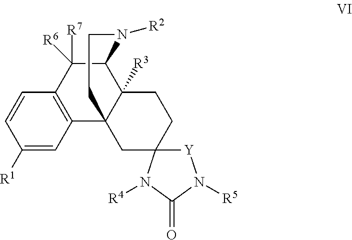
C1([R1])=CC2=C(C=C1)C([R7])([R6])C1C3([R3])C2(CC2(CC3)[Y]N([R5])C(=O)N2[R4])CCN1[R2]
